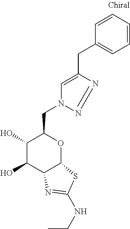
C1(O)C(O)C2C(OC1CN1N=NC(CC3=CC=CC=C3)=C1)SC(NCC)=N2
